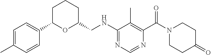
C1=C(C)C=CC(C2OC(CNC3=NC=NC(C(N4CCC(=O)CC4)=O)=C3C)CCC2)=C1
